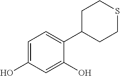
C1=C(O)C=C(O)C(C2CCSCC2)=C1
